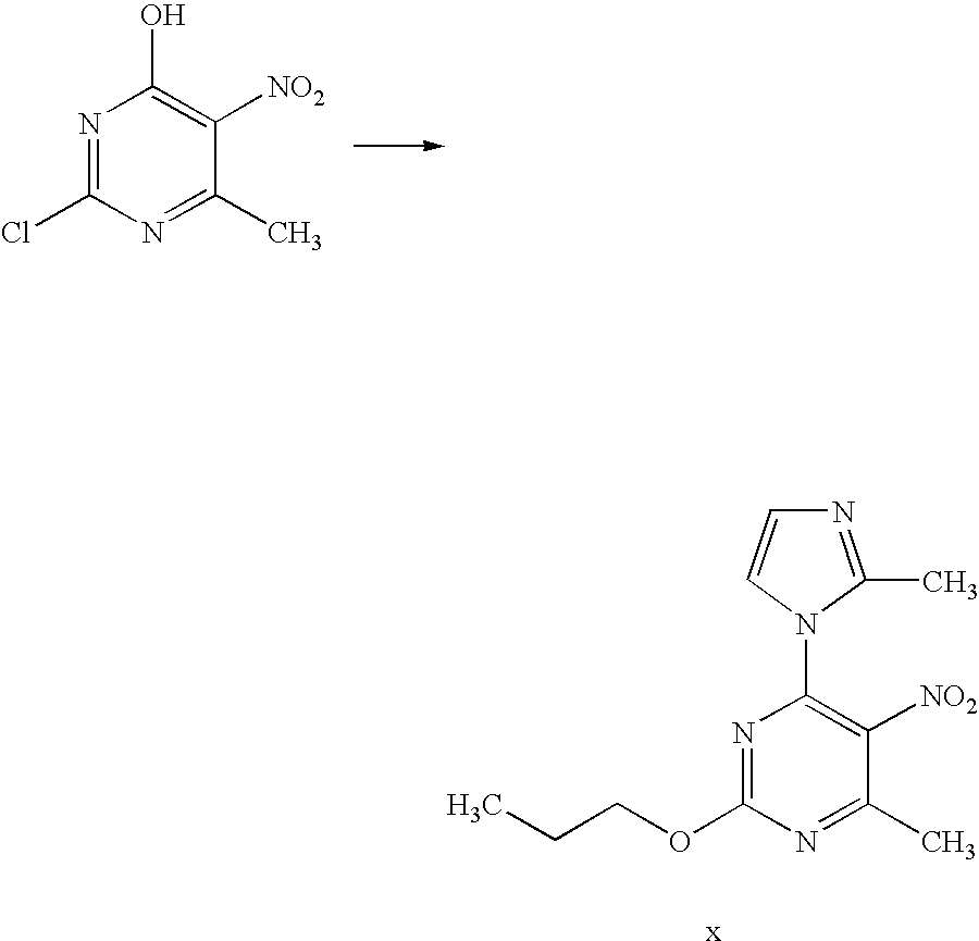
N1=C(Cl)N=C(C)C([NO2])=C1O.N1=C(OCCC)N=C(C)C([NO2])=C1N1C(C)=NC=C1
